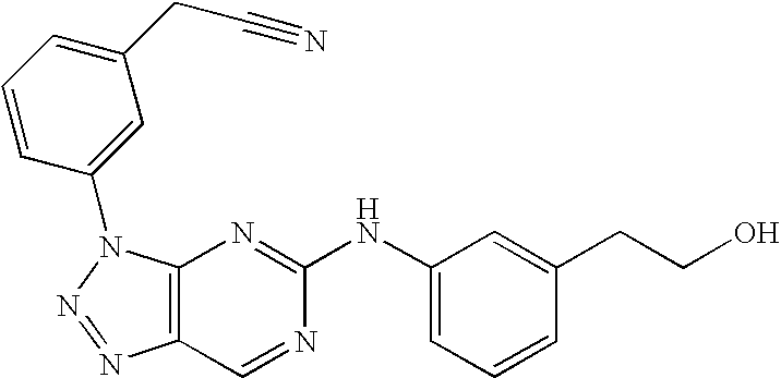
C12=C(N(C3=CC(CC#N)=CC=C3)N=N1)N=C(NC1=CC=CC(CCO)=C1)N=C2
